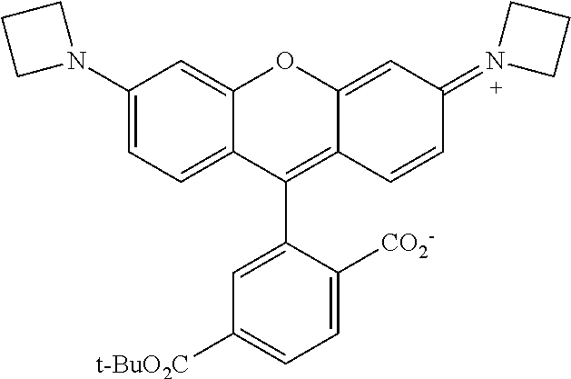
C1(N2CCC2)=CC=C2C(=C1)OC1=CC(=N3CCC3)C=CC1=C2C1=CC([t-BuO2C])=CC=C1[CO2-]
